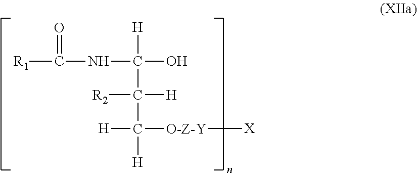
[R1]C(NC(O)([H])C(C([H])([H])[O-Z-Y][X])([R2])[H])=O
